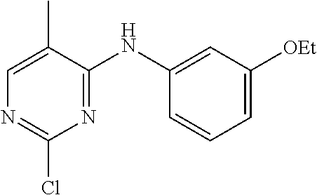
C1(Cl)=NC=C(C)C(NC2=CC([OEt])=CC=C2)=N1
